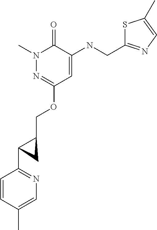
N1(C)N=C(OCC2CC2C2=NC=C(C)C=C2)C=C(NCC2=NC=C(C)S2)C1=O
